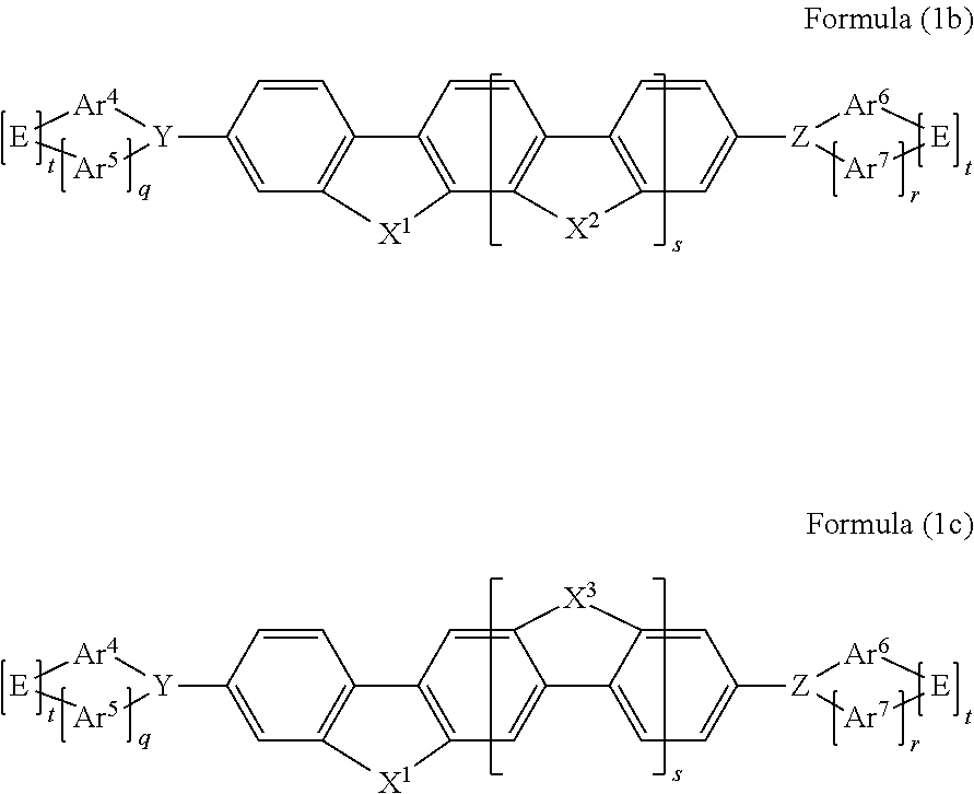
C1=C([Y]2[Ar4][E][Ar5]2)C=CC2=C1[X1]C1=C2C=CC2=C1[X2]C1=C2C=CC([Z]2[Ar6][E][Ar7]2)=C1.C1=C([Y]2[Ar4][E][Ar5]2)C=CC2=C1[X1]C1=C2C=C2C(=C1)C1=CC=C([Z]3[Ar6][E][Ar7]3)C=C1[X3]2
